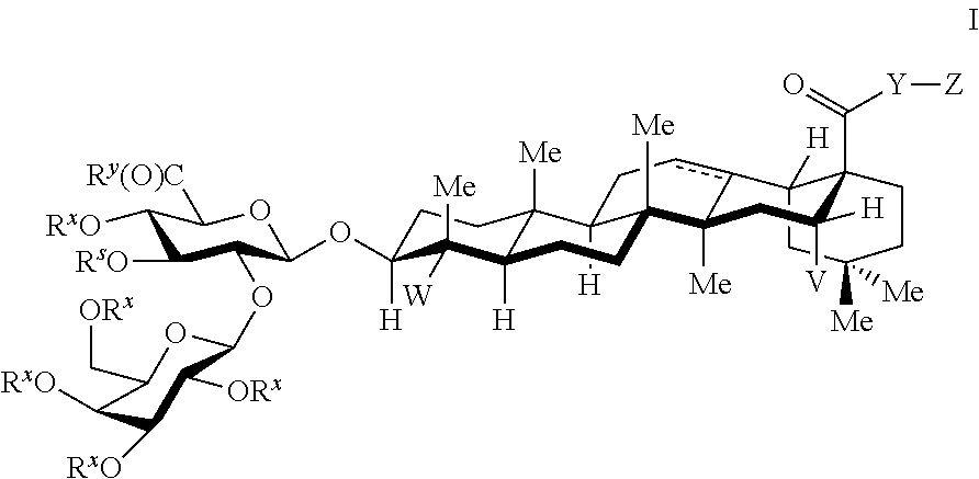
C12([H])CC([Me])([Me])CCC1(C(=O)[Y][Z])C([V])([H])CC1([Me])C3([Me])C([H])(C4([Me])C([H])(C([W])([Me])C(OC5C(OC6OC(C[ORx])C([RxO])C([RxO])C6[ORx])C([RsO])C([RxO])C([Ry(O)C])O5)([H])CC4)CC3)Ccc21
